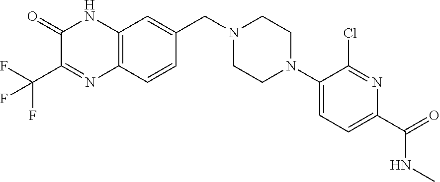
C1(=O)C(C(F)(F)F)=NC2=C(N1)C=C(CN1CCN(C3=CC=C(C(NC)=O)N=C3Cl)CC1)C=C2
